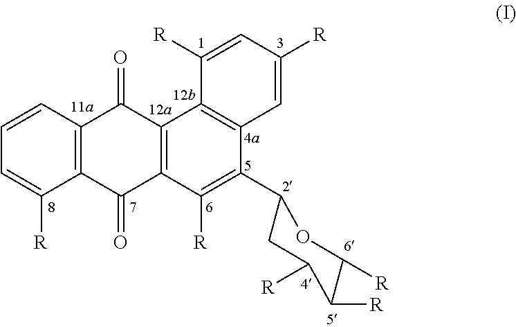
C1=CC2=C(C([R])=C1)C(=O)C1=C(C2=O)C2=C(C(C3OC([R])C([R])C([R])C3)=C1[R])C=C([R])C=C2[R]
